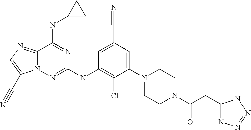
C12=NC=C(C#N)N1N=C(NC1=C(Cl)C(N3CCN(C(CC4=NN=NN4)=O)CC3)=CC(C#N)=C1)N=C2NC1CC1
